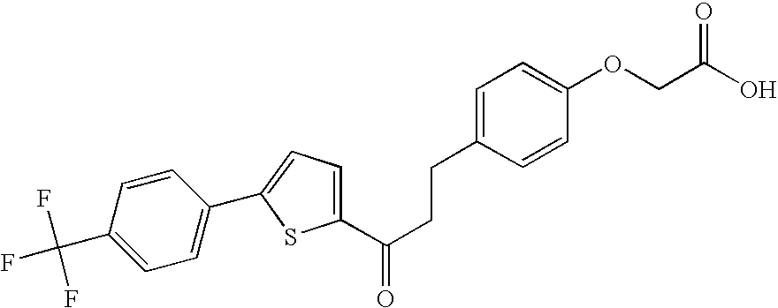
C1(C(CCC2=CC=C(OCC(O)=O)C=C2)=O)=CC=C(C2=CC=C(C(F)(F)F)C=C2)S1
